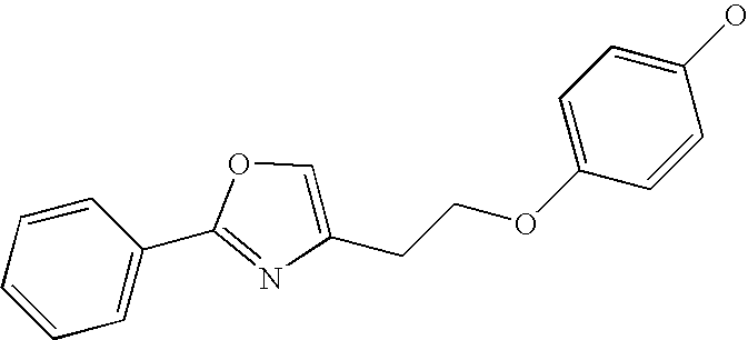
C1=CC=CC(C2=NC(CCOC3=CC=C(O)C=C3)=CO2)=C1
